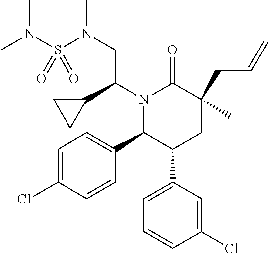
N1(C(C2CC2)CN(C)S(N(C)C)(=O)=O)C(C2=CC=C(Cl)C=C2)C(C2=CC=CC(Cl)=C2)CC(CC=C)(C)C1=O
